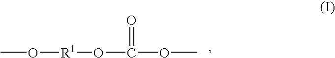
CO[R1]OC(OC)=O
